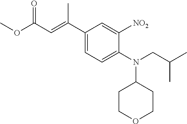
C1(C(=CC(OC)=O)C)=CC=C(N(CC(C)C)C2CCOCC2)C([NO2])=C1
